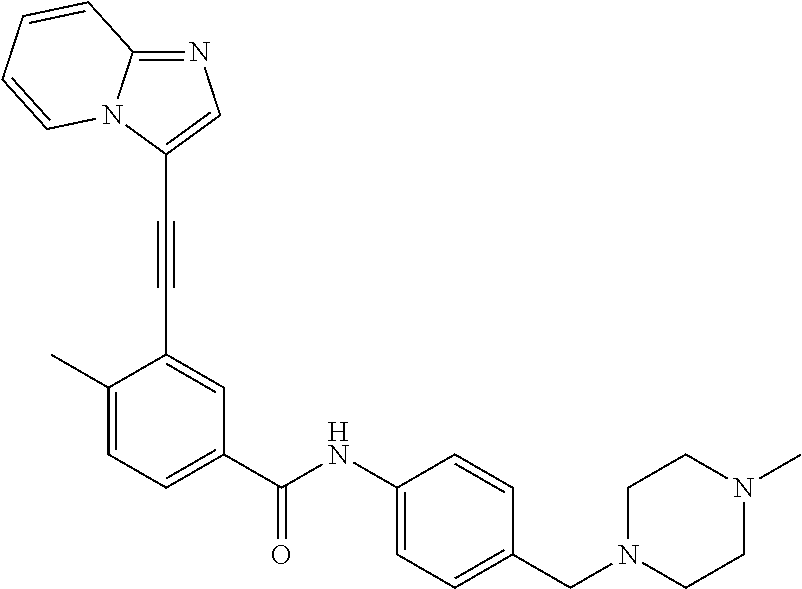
C1(C)=CC=C(C(NC2=CC=C(CN3CCN(C)CC3)C=C2)=O)C=C1C#CC1=CN=C2N1C=CC=C2
